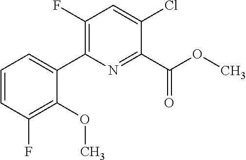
C1(C(OC)=O)=NC(C2=CC=CC(F)=C2OC)=C(F)C=C1Cl
